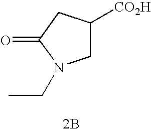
C1([CO2H])CN(CC)C(=O)C1.[2B]
